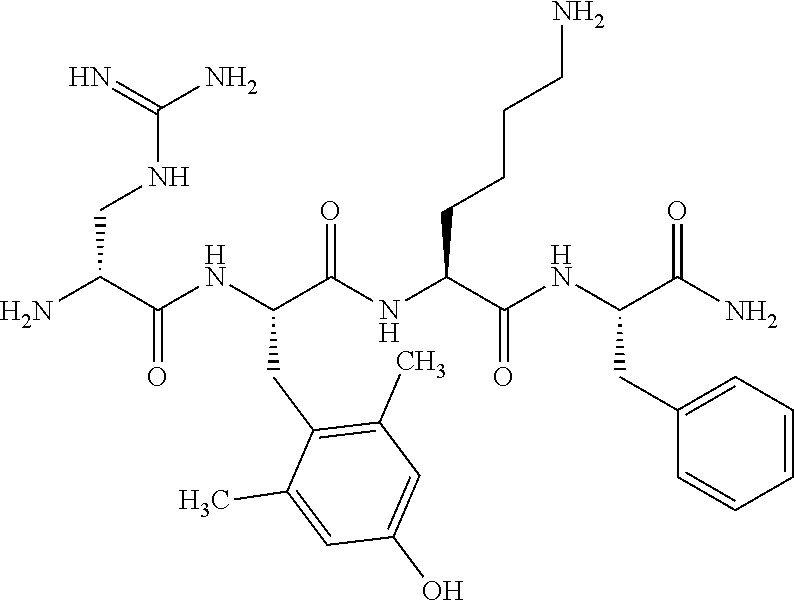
NC(C(NC(C(NC(C(NC(C(N)=O)CC1=CC=CC=C1)=O)CCCCN)=O)CC1=C(C)C=C(O)C=C1C)=O)CNC(N)=N
